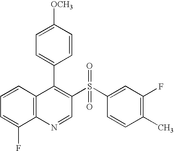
C12=C(C=CC=C1F)C(C1=CC=C([OCH3])C=C1)=C(S(C1=CC(F)=C(C)C=C1)(=O)=O)C=N2
